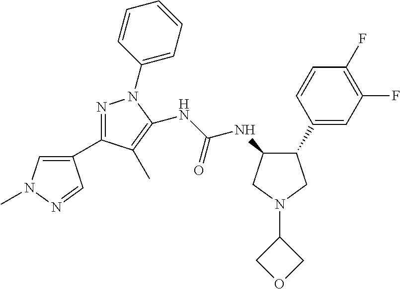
C1(C2=NN(C3=CC=CC=C3)C(NC(=O)NC3C(C4=CC(F)=C(F)C=C4)CN(C4COC4)C3)=C2C)=CN(C)N=C1
